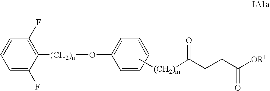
C[(CH2)m]C(=O)CCC([OR1])=O.C1(O[(CH2)n]C2=C(F)C=CC=C2F)=CC=CC=C1
